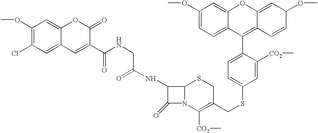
C1(OC)=C(Cl)C=C2C(=C1)OC(=O)C(C(NCC(NC1C(=O)N3C1SCC(CSC1=CC=C(C4=C5C(=CC(OC)C=C5)OC5=CC(OC)=CC=C54)C([CO2]C)=C1)=C3[CO2]C)=O)=O)=C2
